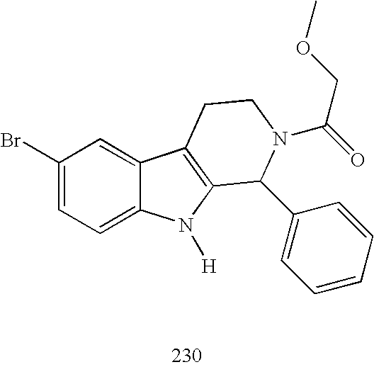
C1(Br)=CC=C2C(=C1)C1=C(N2[H])C(C2=CC=CC=C2)N(C(COC)=O)CC1
